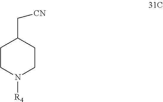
C1CN([R4])CCC1C[CN]
